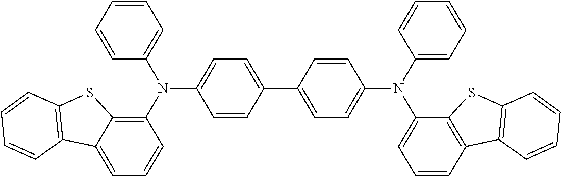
C1(N(C2=C3C(=CC=C2)C2=C(S3)C=CC=C2)C2=CC=C(C3=CC=C(N(C4=CC=CC5=C4SC4=C5C=CC=C4)C4=CC=CC=C4)C=C3)C=C2)=CC=CC=C1
